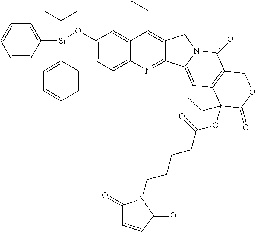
C1=CC([Si](C2=CC=CC=C2)(C(C)(C)C)OC2=CC=C3C(=C2)C(CC)=C2C(=N3)C3=CC4=C(C(=O)N3C2)COC(=O)C4(CC)OC(=O)CCCCN2C(=O)C=CC2=O)=CC=C1
